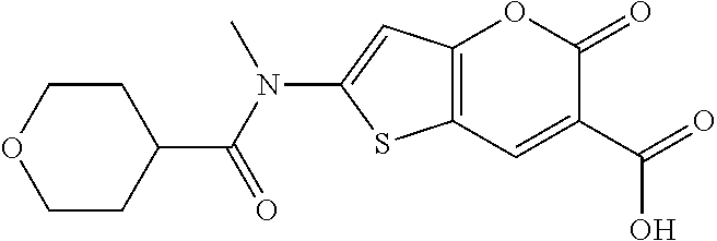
C12=C(C=C(C(=O)O)C(=O)O1)SC(N(C(C1CCOCC1)=O)C)=C2
